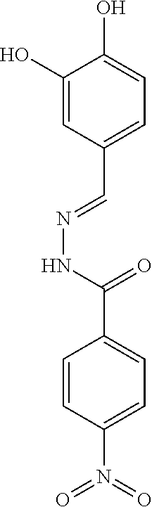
C1(O)=CC(C=NNC(=O)C2=CC=C(N(=O)=O)C=C2)=CC=C1O
